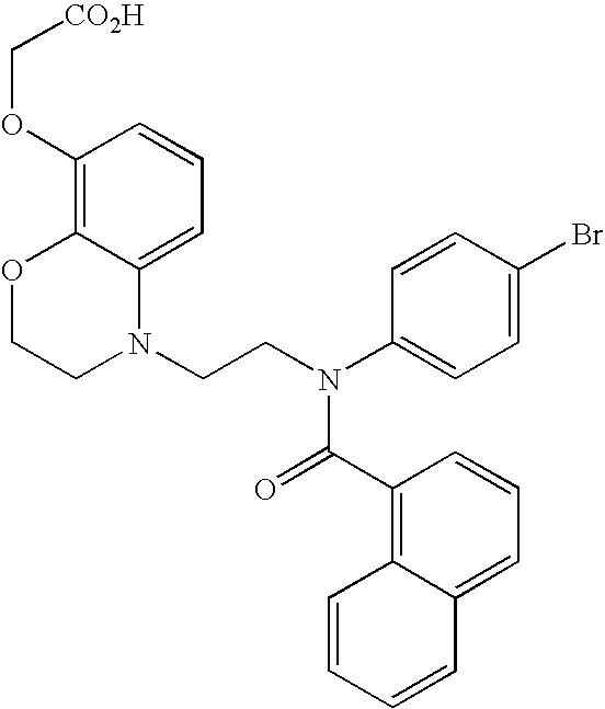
C1=C2C(=C(OC[CO2H])C=C1)OCCN2CCN(C1=CC=C(Br)C=C1)C(=O)C1=C2C(=CC=C1)C=CC=C2
